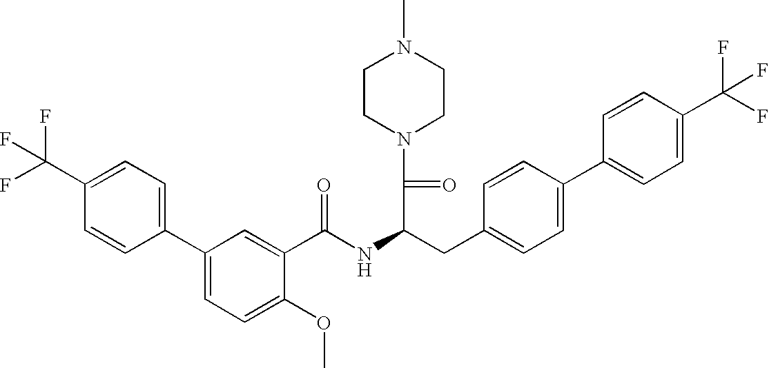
O(C1=CC=C(C2=CC=C(C(F)(F)F)C=C2)C=C1C(NC(CC1=CC=C(C2=CC=C(C(F)(F)F)C=C2)C=C1)C(N1CCN(C)CC1)=O)=O)C
